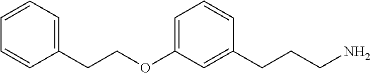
C1=CC=CC(CCOC2=CC=CC(CCCN)=C2)=C1
